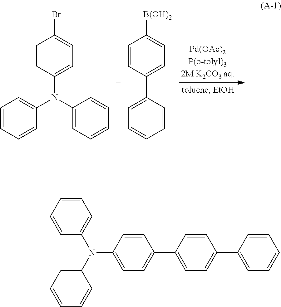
C1=CC(N(C2=CC=CC=C2)C2=CC=CC=C2)=CC=C1Br.C1=CC(C2=CC=CC=C2)=CC=C1[B(OH)2].C1=CC(N(C2=CC=CC=C2)C2=CC=C(C3=CC=C(C4=CC=CC=C4)C=C3)C=C2)=CC=C1
